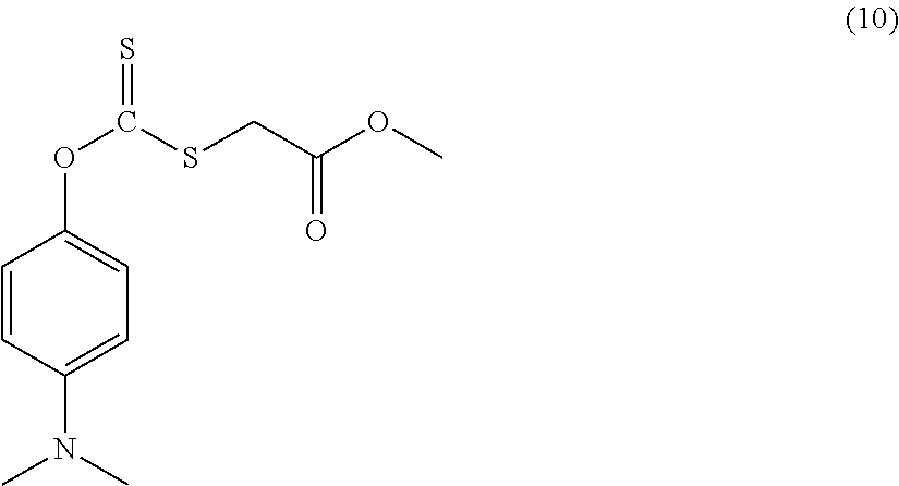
C1=CC(N(C)C)=CC=C1OC(=S)SCC(OC)=O
